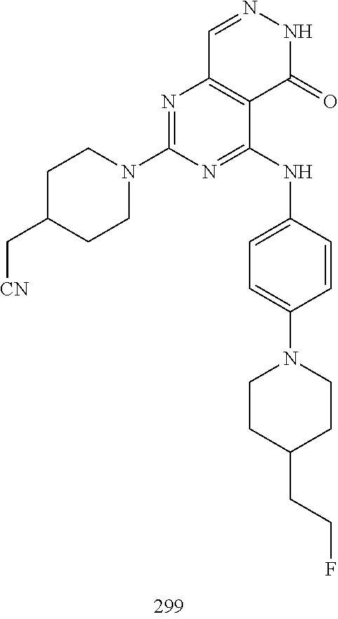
C1=NNC(=O)C2=C1N=C(N1CCC(C[CN])CC1)N=C2NC1=CC=C(N2CCC(CCF)CC2)C=C1
